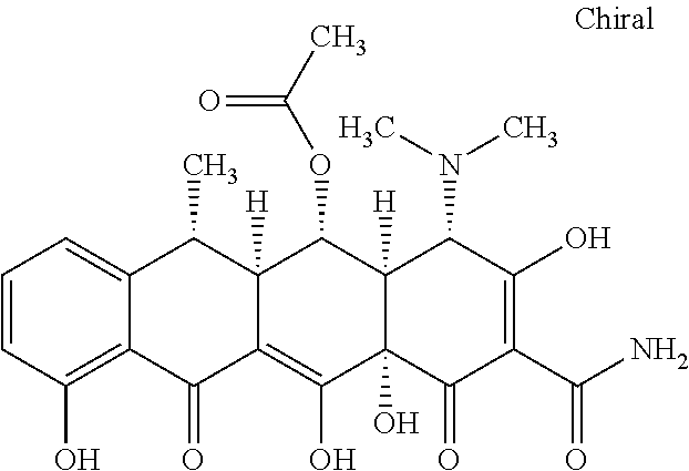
C1=CC(O)=C2C(=C1)C(C)C1([H])C(=C(O)C3(O)C([H])(C1OC(=O)C)C(N(C)C)C(O)=C(C(N)=O)C3=O)C2=O
